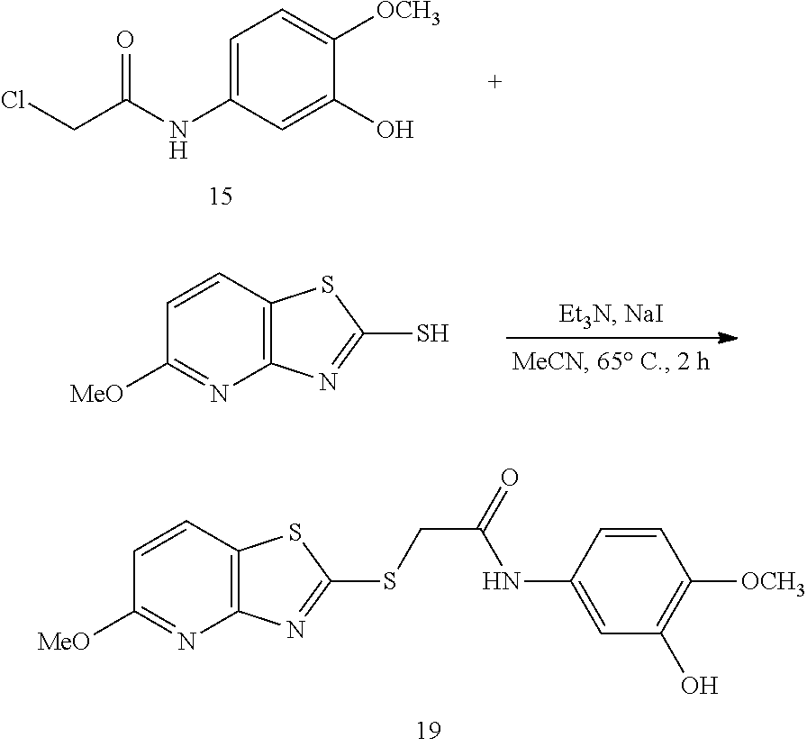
C1=C(NC(CCl)=O)C=C(O)C([OCH3])=C1.C1=CC2=C(N=C1[MeO])N=C(S)S2.C1=CC2=C(N=C1[MeO])N=C(SCC(=O)NC1=CC(O)=C([OCH3])C=C1)S2
